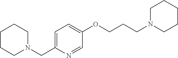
C1CCN(CC2=CC=C(OCCCN3CCCCC3)C=N2)CC1
